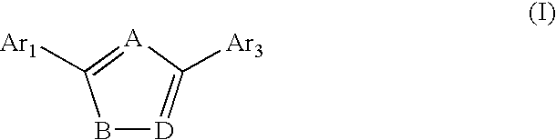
B1[D]=C([Ar3])[A]=C1[Ar1]
